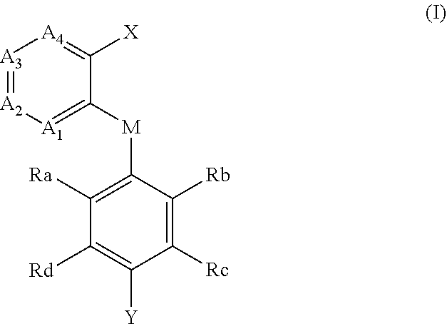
C1([Rc])=C([Rb])C([M]C2=[A1][A2]=[A3][A4]=C2[X])=C([Ra])C([Rd])=C1[Y]
